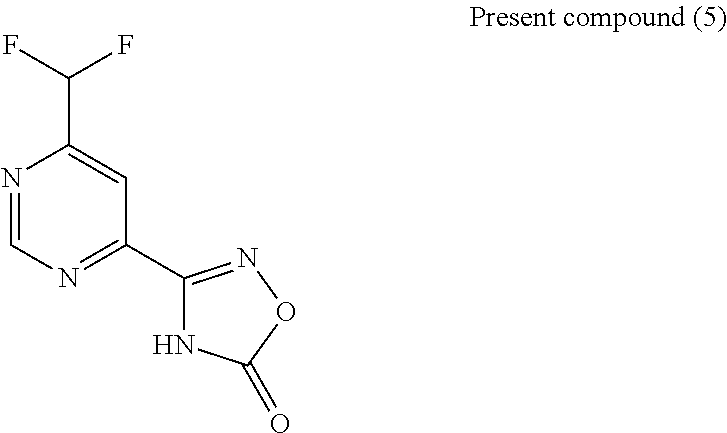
N1=CN=C(C2=NOC(=O)N2)C=C1C(F)F
